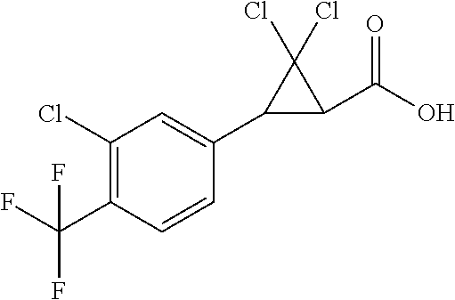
C1(C(F)(F)F)=C(Cl)C=C(C2C(C(O)=O)C2(Cl)Cl)C=C1
